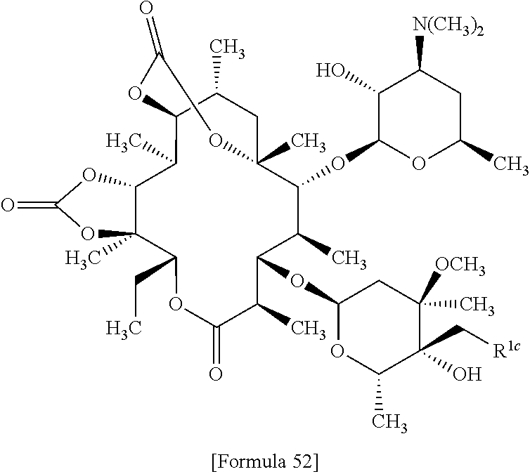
C12C(C)(C(CC)OC(=O)C(C)C(OC3OC(C)C(C[R1c])(O)C(C)([OCH3])C3)C(C)C(OC3OC(C)CC([N(CH3)2])C3O)C3(C)CC(C)C(C1C)OC(=O)O3)OC(=O)O2
